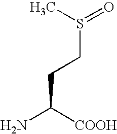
S(CCC(N)[COOH])(=O)C
